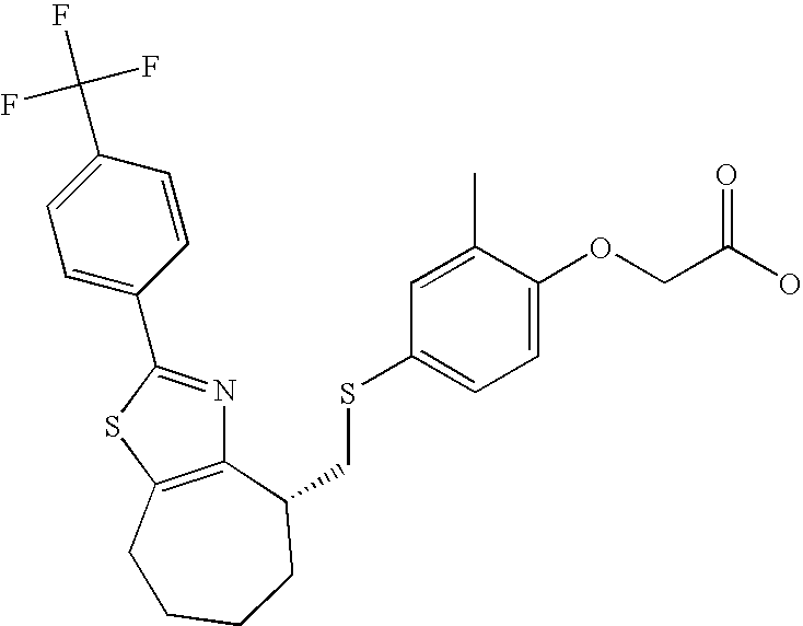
C1=C(C2=NC3=C(S2)CCCCC3CSC2=CC=C(OCC(=O)O)C(C)=C2)C=CC(C(F)(F)F)=C1
